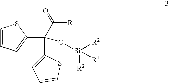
[R]C(=O)C(C1=CC=CS1)(C1=CC=CS1)O[Si]([R2])([R1])[R2]
